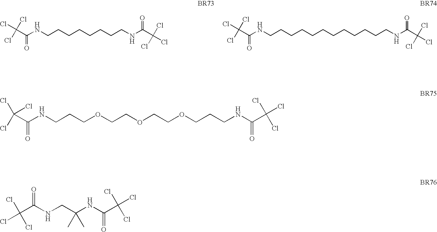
ClC(C(NCCCCCCCCNC(C(Cl)(Cl)Cl)=O)=O)(Cl)Cl.ClC(C(NCCCCCCCCCCCCNC(C(Cl)(Cl)Cl)=O)=O)(Cl)Cl.ClC(Cl)(Cl)C(NCCCOCCOCCOCCCNC(=O)C(Cl)(Cl)Cl)=O.ClC(C(=O)NCC(NC(=O)C(Cl)(Cl)Cl)(C)C)(Cl)Cl
